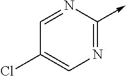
N1=C(->C)N=CC(Cl)=C1
